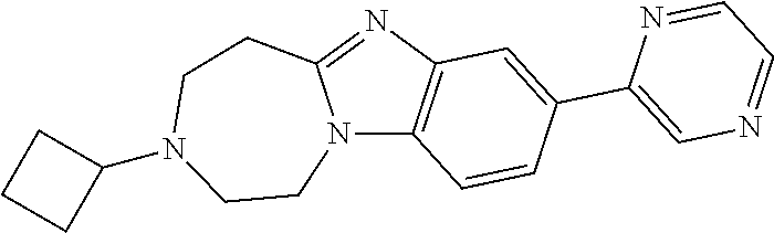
N12C3=C(N=C1CCN(C1CCC1)CC2)C=C(C1=CN=CC=N1)C=C3
